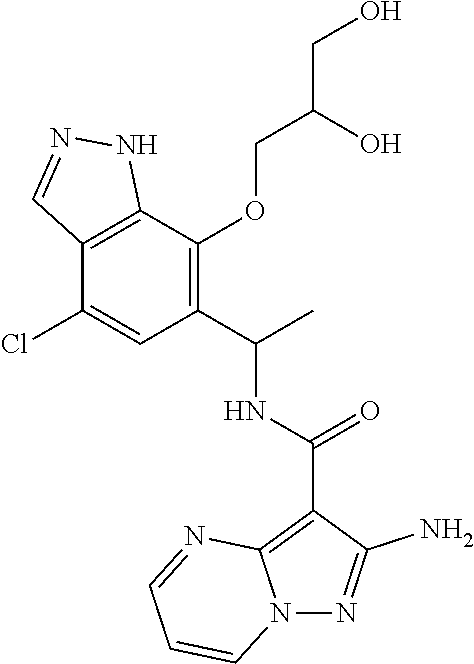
C12=C(C(OCC(O)CO)=C(C(C)NC(=O)C3=C4N(N=C3N)C=CC=N4)C=C1Cl)NN=C2
